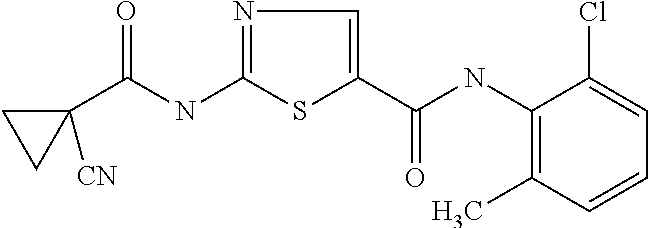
C(NC1=NC=C(C(=O)NC2=C(C)C=CC=C2Cl)S1)(=O)C1([CN])CC1
